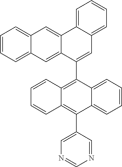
C12=CC=CC=C1C=C1C(=C2)C2=CC=CC=C2C=C1C1=C2C(=C(C3=CN=CN=C3)C3=CC=CC=C13)C=CC=C2
